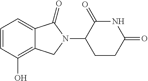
C1(O)=C2C(=CC=C1)C(=O)N(C1CCC(=O)NC1=O)C2
